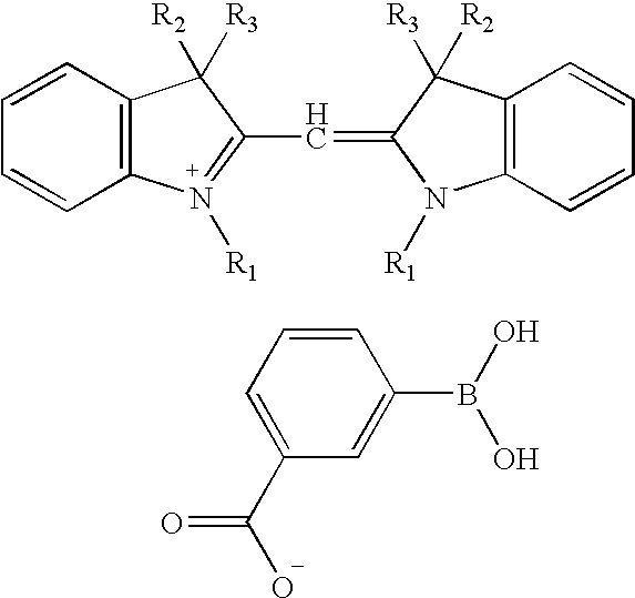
C1=CC2=C(C=C1)N([R1])=C(C=C1N([R1])C3=C(C1([R3])[R2])C=CC=C3)C2([R2])[R3].C1=C(C(O)=O)C=C(B(O)O)C=C1
